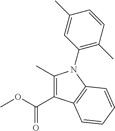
C1(C)=C(C(OC)=O)C2=C(C=CC=C2)N1C1=C(C)C=CC(C)=C1
